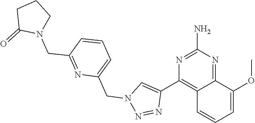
N1=C(N)N=C2C(=C1C1=CN(CC3=CC=CC(CN4CCCC4=O)=N3)N=N1)C=CC=C2OC
